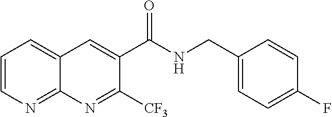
C1=CN=C2C(=C1)C=C(C(NCC1=CC=C(F)C=C1)=O)C([CF3])=N2
